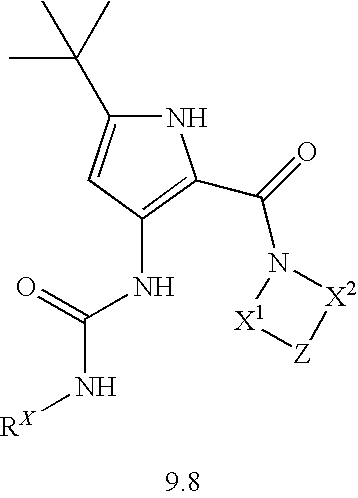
C1(C(C)(C)C)=CC(NC(=O)N[RX])=C(C(=O)N2[X1][Z][X2]2)N1
